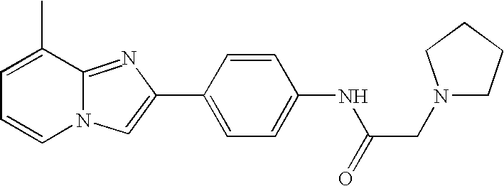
C1=C(C)C2=NC(C3=CC=C(NC(CN4CCCC4)=O)C=C3)=CN2C=C1
